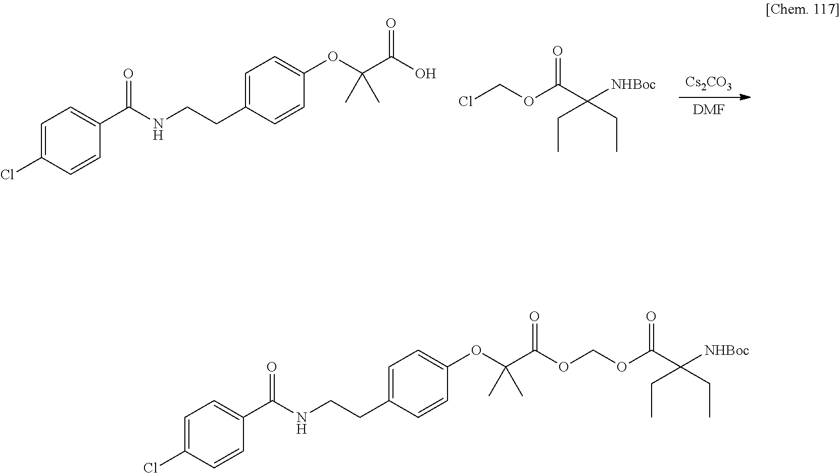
[Cs2CO3].[DMF].C1=C(Cl)C=CC(C(NCCC2=CC=C(OC(C(O)=O)(C)C)C=C2)=O)=C1.ClCOC(C([NHBoc])(CC)CC)=O.C1=C(Cl)C=CC(C(NCCC2=CC=C(OC(C(=O)OCOC(C([NHBoc])(CC)CC)=O)(C)C)C=C2)=O)=C1
